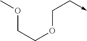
C(OCC->C)COC
